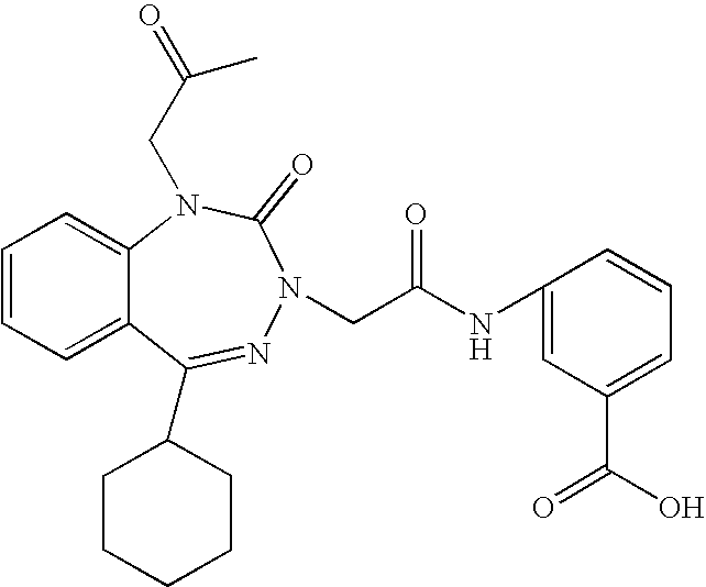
C1=CC=C2C(=C1)N(CC(=O)C)C(=O)N(CC(NC1=CC(C(O)=O)=CC=C1)=O)N=C2C1CCCCC1
